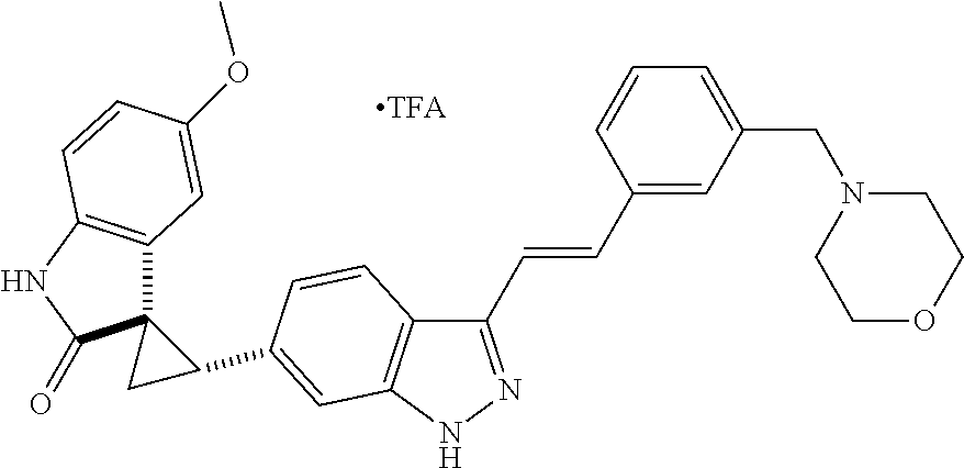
C12(CC1C1=CC3=C(C(C=CC4=CC(CN5CCOCC5)=CC=C4)=NN3)C=C1)C1=C(NC2=O)C=CC(OC)=C1
